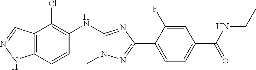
C12=C(C=CC(NC3=NC(C4=CC=C(C(NCC)=O)C=C4F)=NN3C)=C1Cl)NN=C2
